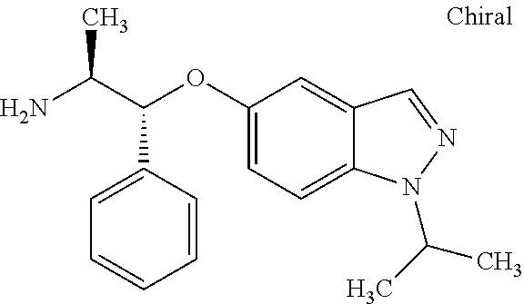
NC(C(OC1=CC=C2C(=C1)C=NN2C(C)C)C1=CC=CC=C1)C
